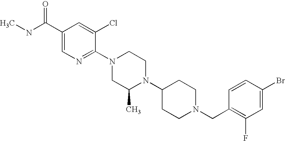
C1(Br)=CC(F)=C(CN2CCC(N3C(C)CN(C4=NC=C(C(NC)=O)C=C4Cl)CC3)CC2)C=C1
